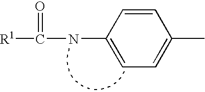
[R1]C(NC1=CC=C(C)C=C1)=O
